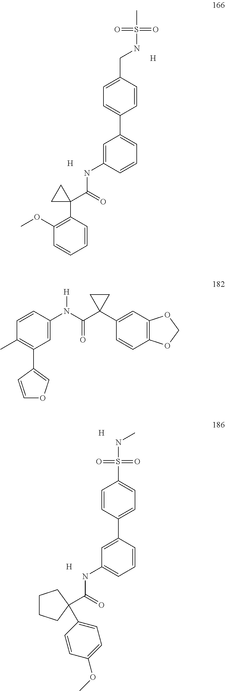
C1(OC)=C(C2(C(=O)NC3=CC(C4=CC=C(CNS(C)(=O)=O)C=C4)=CC=C3)CC2)C=CC=C1.[H].[H].[H].C(=O)(NC1=CC=CC(C2=CC=C(S(NC)(=O)=O)C=C2)=C1)C1(C2=CC=C(OC)C=C2)CCCC1.[H].C1=C(N(C(C2(C3=CC4=C(C=C3)OCO4)CC2)=O)[H])C=CC(C)=C1C1=COC=C1
